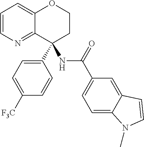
C1=CN=C2C(=C1)OCCC2(C1=CC=C([F3C])C=C1)NC(C1=CC=C2C(=C1)C=CN2C)=O
